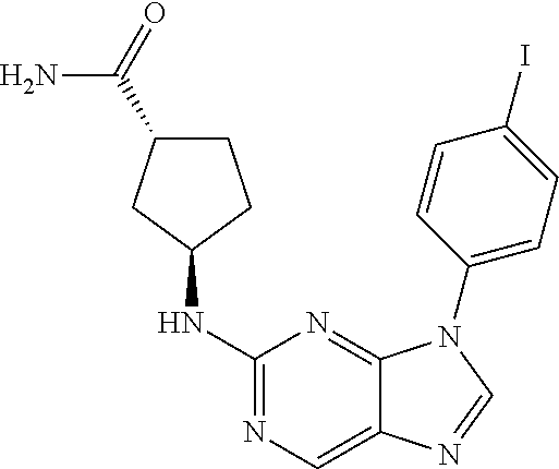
C1C(C(N)=O)CC(NC2=NC=C3C(=N2)N(C2=CC=C(I)C=C2)C=N3)C1
